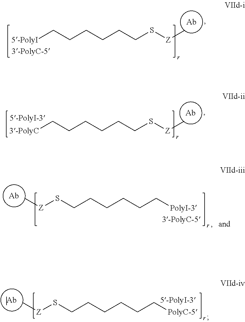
[5-PolyI]CCCCCCS[Z]C.[3-PolyC]CCCCCCS[Z]C.[PolyI-3]CCCCCCS[Z]C.[PolyC-5]CCCCCCS[Z]C
